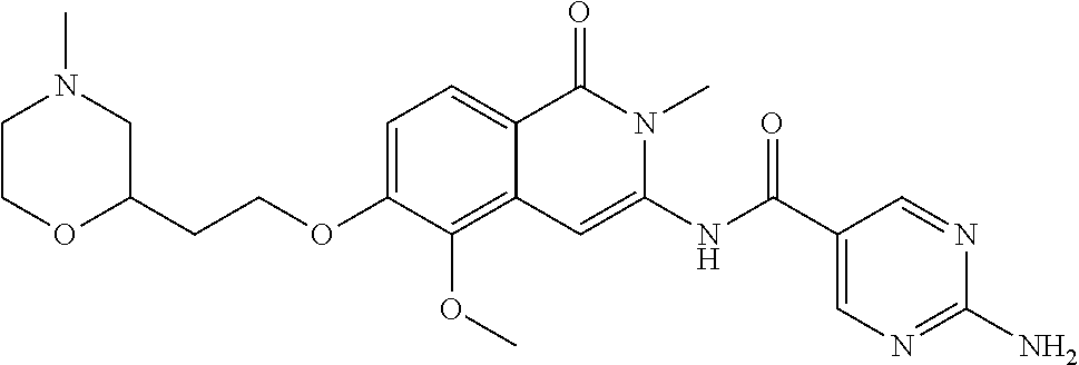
C1=C(OCCC2OCCN(C)C2)C(OC)=C2C(=C1)C(=O)N(C)C(NC(C1=CN=C(N)N=C1)=O)=C2
